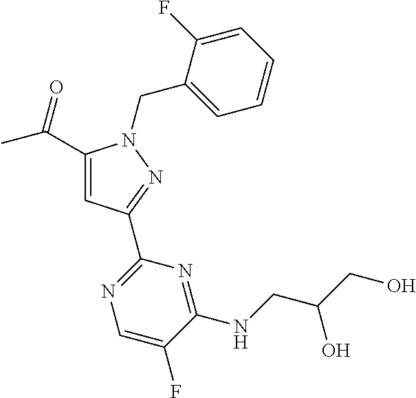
C1(C(C)=O)=CC(C2=NC=C(F)C(NCC(CO)O)=N2)=NN1CC1=CC=CC=C1F
